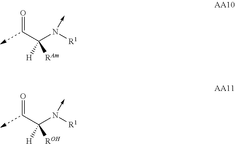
C(C=O)(N([R1])->C)([RAm])[H].C(C=O)(N([R1])->C)([ROH])[H]
